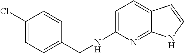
C1=C(NCC2=CC=C(Cl)C=C2)N=C2C(=C1)C=CN2
